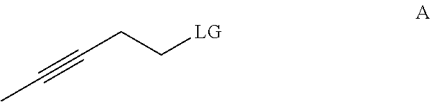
[LG]CCC#CC
